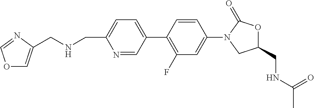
C1(N2CC(CNC(=O)C)OC2=O)=CC(F)=C(C2=CC=C(CNCC3=COC=N3)N=C2)C=C1
